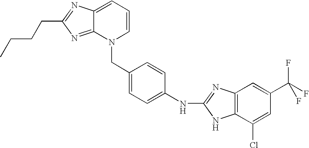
C1=C(Cl)C2=C(C=C1C(F)(F)F)N=C(NC1=CC=C(CN3C=CC=C4C3=NC(CCCC)=N4)C=C1)N2
